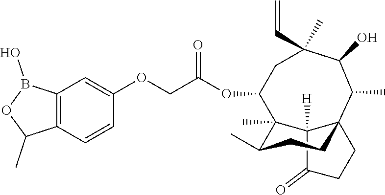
C12([H])C(=O)CCC13CCC(C)C2(C)C(OC(COC1=CC2=C(C=C1)C(C)OB2O)=O)CC(C=C)(C)C(O)C3C
